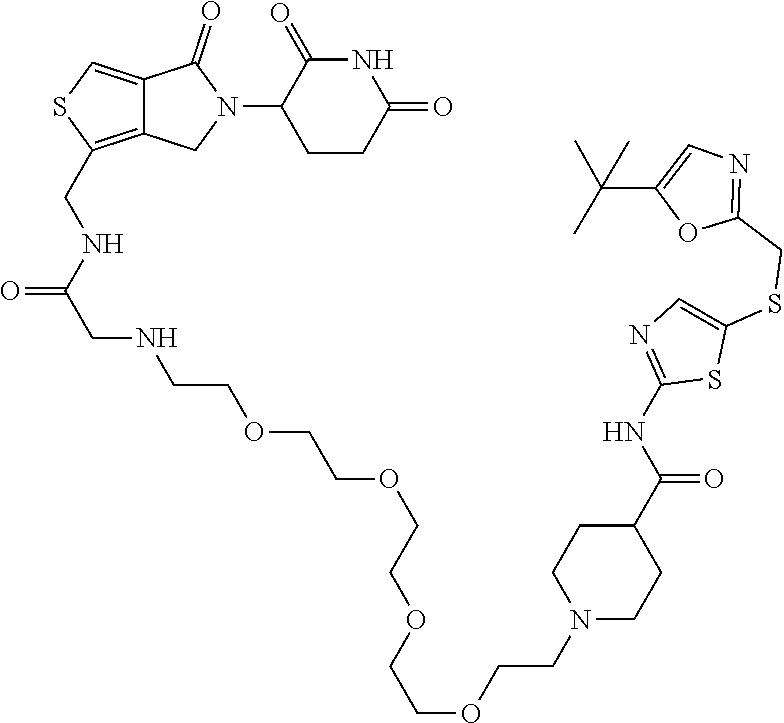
C1CC(=O)NC(=O)C1N1C(=O)C2=CSC(CNC(CNCCOCCOCCOCCOCCN3CCC(C(NC4=NC=C(SCC5=NC=C(C(C)(C)C)O5)S4)=O)CC3)=O)=C2C1
